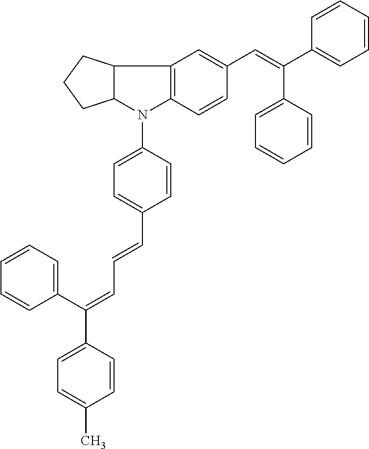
C12=C(C=CC(C=C(C3=CC=CC=C3)C3=CC=CC=C3)=C1)N(C1=CC=C(C=CC=C(C3=CC=CC=C3)C3=CC=C(C)C=C3)C=C1)C1C2CCC1
